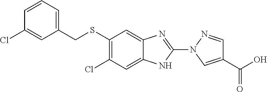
S(C1=C(Cl)C=C2C(=C1)N=C(N1C=C(C(O)=O)C=N1)N2)CC1=CC=CC(Cl)=C1
